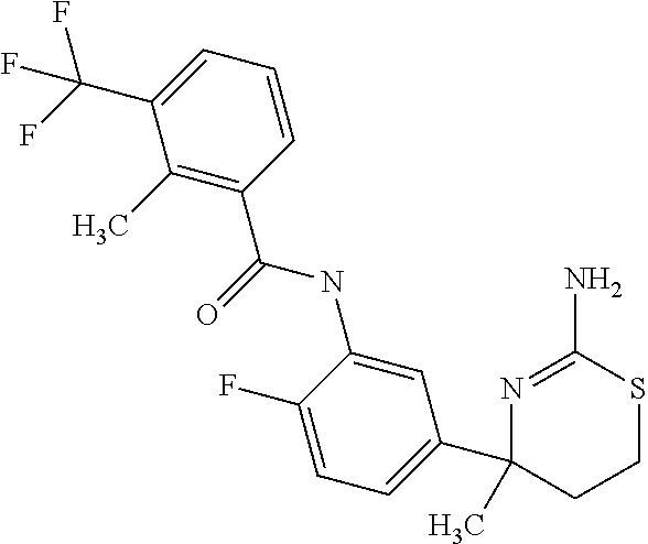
CC1(C2=CC=C(F)C(NC(=O)C3=C(C)C(C(F)(F)F)=CC=C3)=C2)N=C(N)SCC1
